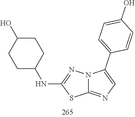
N(C1=NN2C(=NC=C2C2=CC=C(O)C=C2)S1)C1CCC(O)CC1
